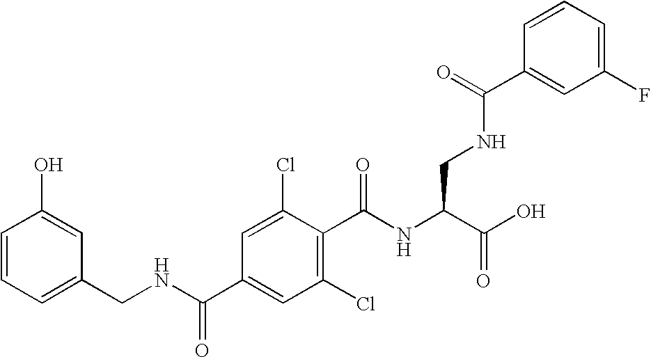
C1=CC=C(CNC(C2=CC(Cl)=C(C(NC(C(O)=O)CNC(C3=CC(F)=CC=C3)=O)=O)C(Cl)=C2)=O)C=C1O
